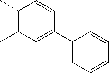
C1(C)=C(C)C=C(C2=CC=CC=C2)C=C1
